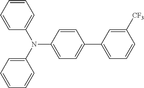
C1=CC=CC(N(C2=CC=CC=C2)C2=CC=C(C3=CC=CC([CF3])=C3)C=C2)=C1
